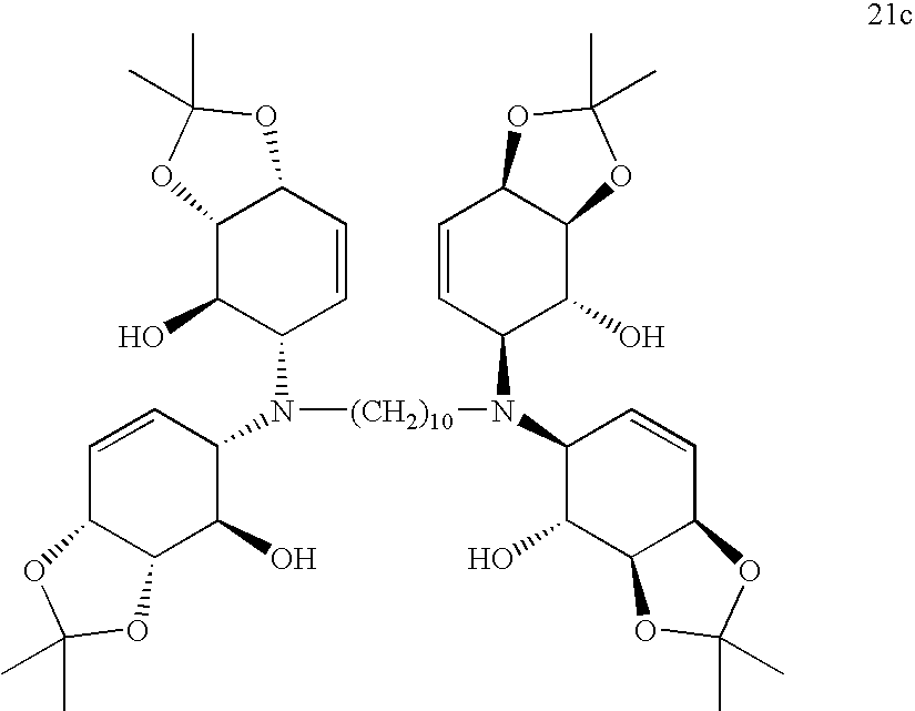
C1=CC(N([(CH2)10]N(C2C(O)C3C(C=C2)OC(C)(C)O3)C2C(O)C3C(C=C2)OC(C)(C)O3)C2C=CC3C(C2O)OC(C)(C)O3)C(O)C2C1OC(C)(C)O2
